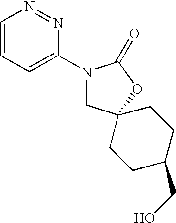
C1=CC=C(N2CC3(OC2=O)CCC(CO)CC3)N=N1
